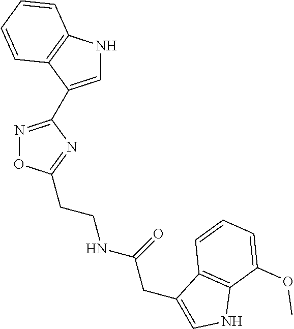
N1=C(C2=CNC3=C2C=CC=C3)N=C(CCNC(=O)CC2=CNC3=C2C=CC=C3OC)O1
